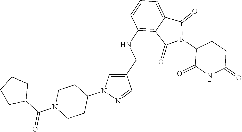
C1(NCC2=CN(C3CCN(C(C4CCCC4)=O)CC3)N=C2)=C2C(=CC=C1)C(=O)N(C1C(=O)NC(=O)CC1)C2=O
